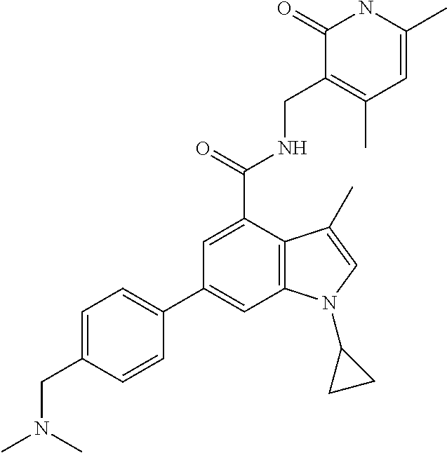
C1(C2=CC3=C(C(C(NCC4=C(C)C=C(C)NC4=O)=O)=C2)C(C)=CN3C2CC2)=CC=C(CN(C)C)C=C1
